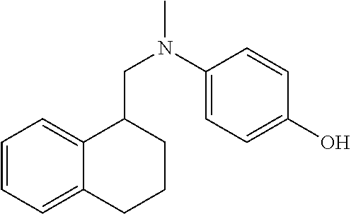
C1=CC=C2C(=C1)C(CN(C1=CC=C(O)C=C1)C)CCC2
